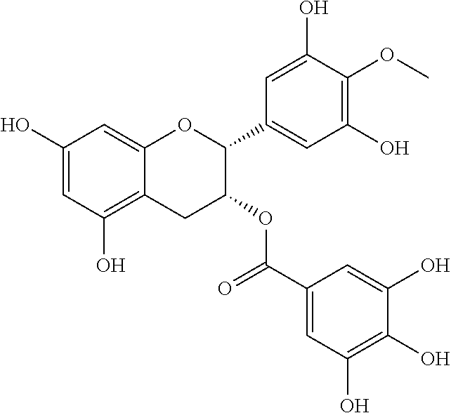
C1(O)=CC(O)=C2C(=C1)OC(C1=CC(O)=C(OC)C(O)=C1)C(OC(C1=CC(O)=C(O)C(O)=C1)=O)C2
